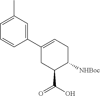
C1(C2=CCC([NHBoc])C(C(=O)O)C2)=CC(C)=CC=C1
